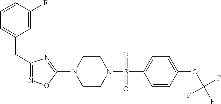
N1=C(CC2=CC=CC(F)=C2)N=C(N2CCN(S(=O)(C3=CC=C(OC(F)(F)F)C=C3)=O)CC2)O1
